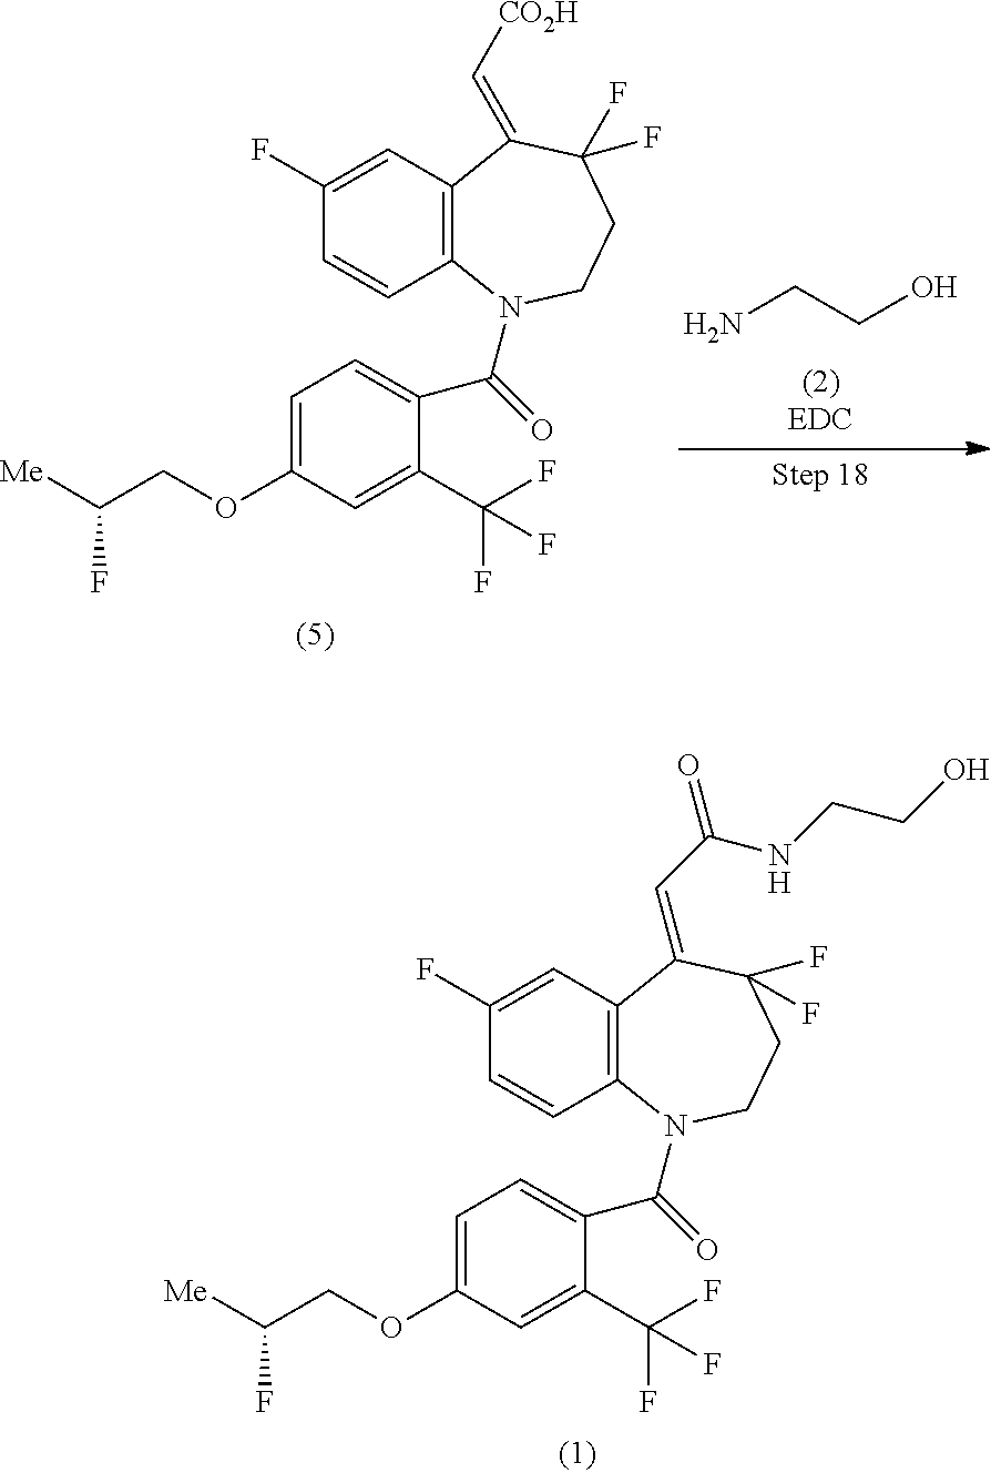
C1=C(OCC([Me])F)C=C(C(F)(F)F)C(C(=O)N2C3=C(C=C(F)C=C3)C(=CC(=O)NCCO)C(F)(F)CC2)=C1.NCCO.C1=C(OCC([Me])F)C=C(C(F)(F)F)C(C(=O)N2C3=C(C=C(F)C=C3)C(=C[CO2H])C(F)(F)CC2)=C1
